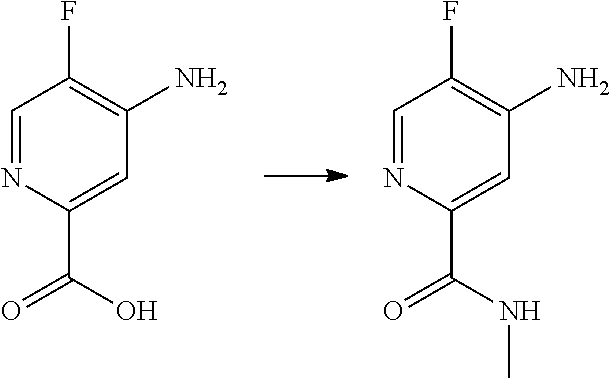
C1=NC(C(=O)O)=CC(N)=C1F.C1=NC(C(=O)NC)=CC(N)=C1F
